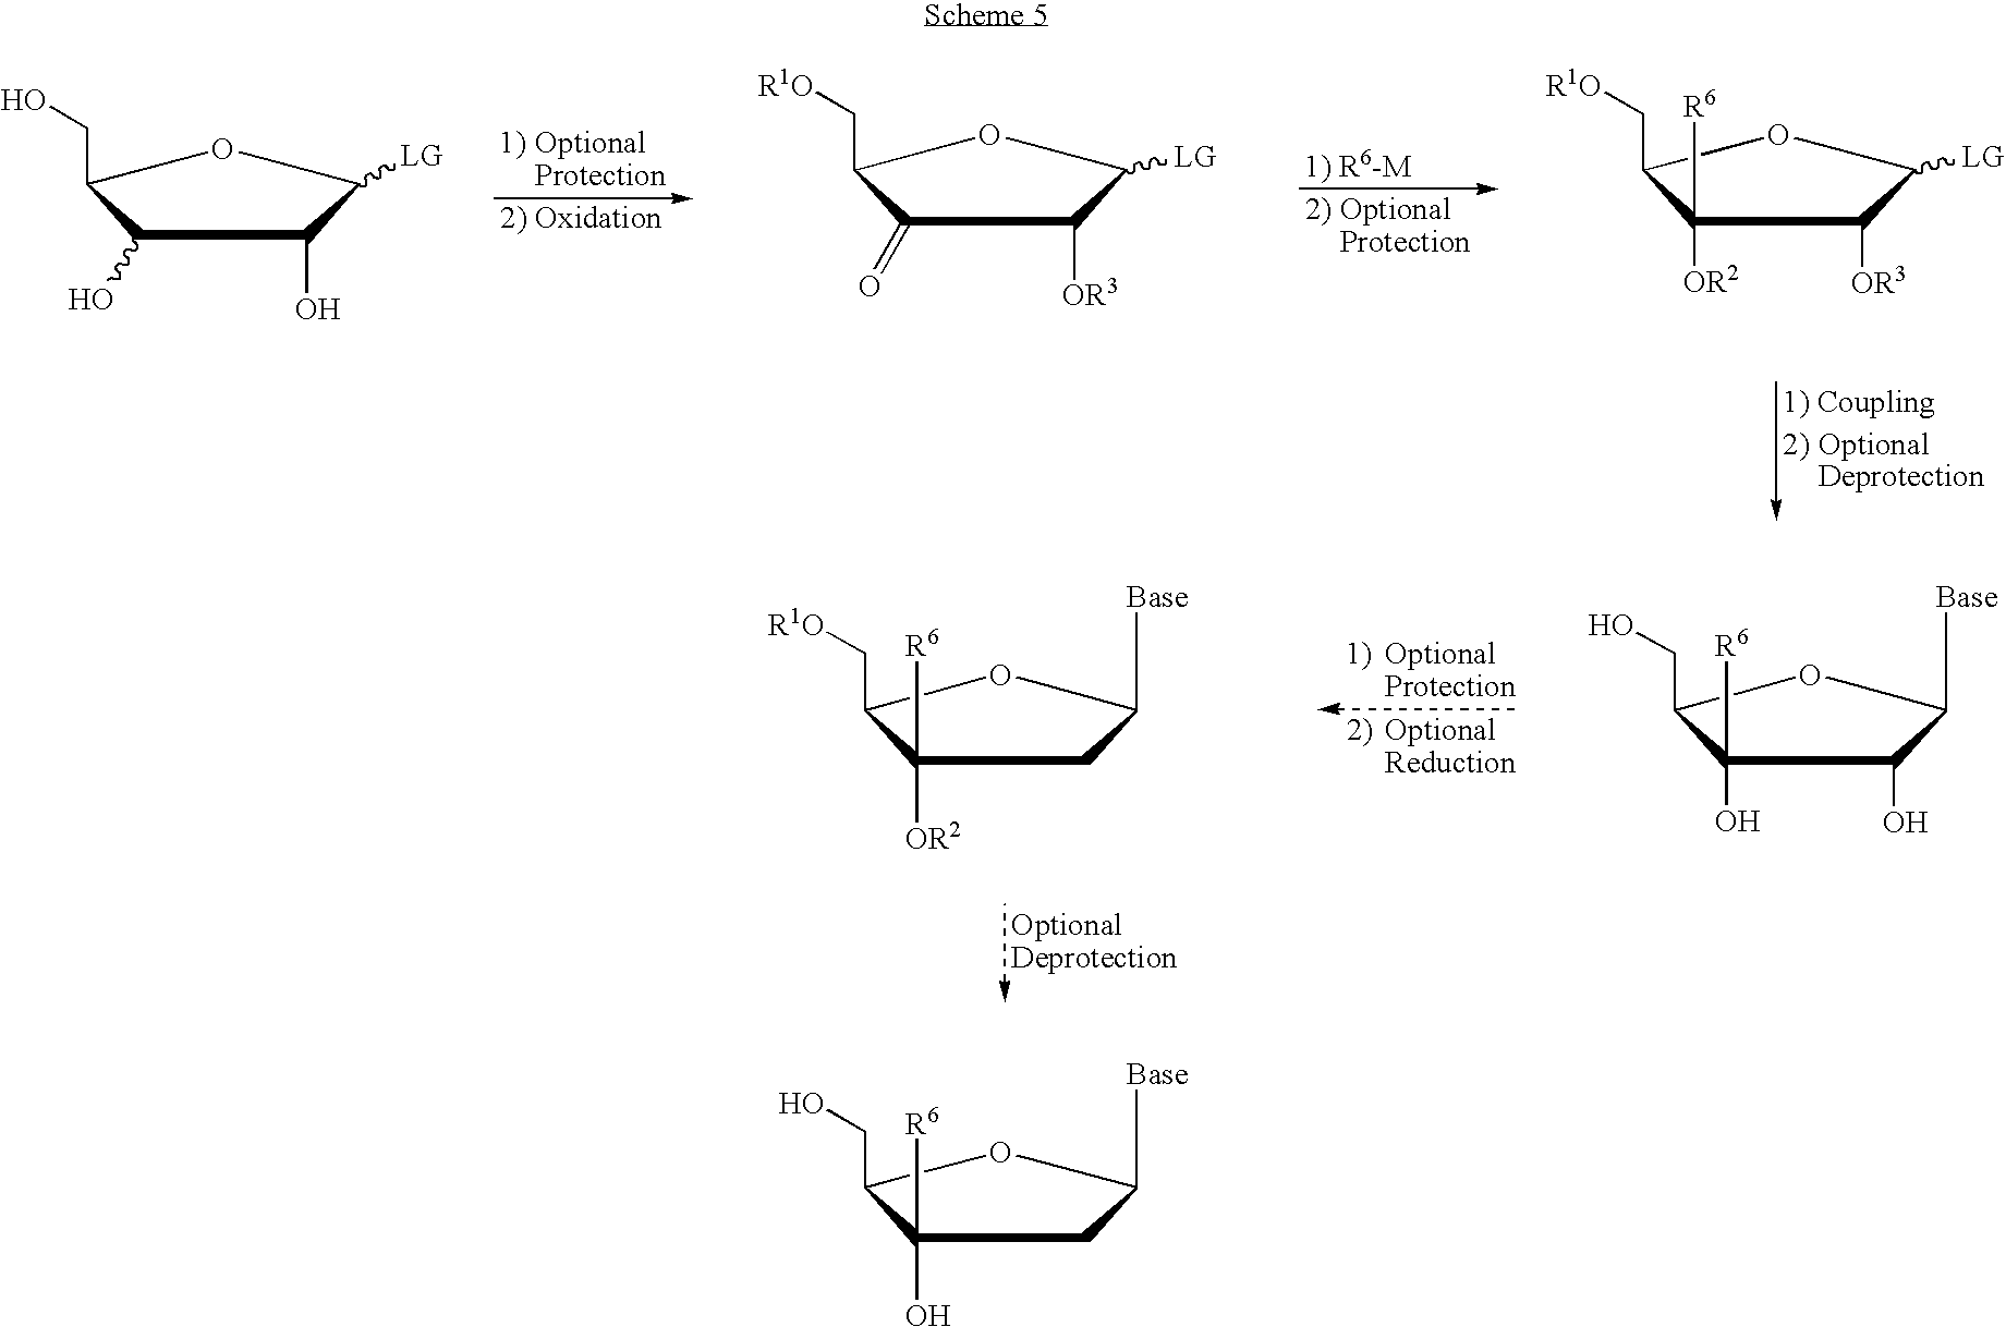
C1(O)C(CO)OC([LG])C1O.C1(=O)C(C[R1O])OC([LG])C1[OR3].[LG]C1C([OR3])C([OR2])([R6])C(C[R1O])O1.C(C1OC([Base])C(O)C1(O)[R6])O.C(C1OC([Base])CC1([OR2])[R6])[R1O].C(C1OC([Base])CC1(O)[R6])O
